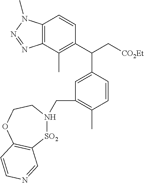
C12=C(C(C)=C(C(C[CO2Et])C3=CC(CN4[SO2]C5=C(OCC4)C=CN=C5)=C(C)C=C3)C=C1)N=NN2C
